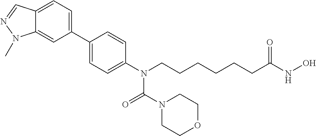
C12=CC=C(C3=CC=C(N(CCCCCCC(NO)=O)C(N4CCOCC4)=O)C=C3)C=C1N(C)N=C2
